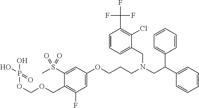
CS(C1=CC(OCCCN(CC(C2=CC=CC=C2)C2=CC=CC=C2)CC2=CC=CC(C(F)(F)F)=C2Cl)=CC(F)=C1COCOP(O)(O)=O)(=O)=O
